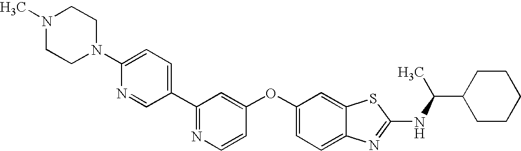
N1=C(C2=CC=C(N3CCN(C)CC3)N=C2)C=C(OC2=CC=C3C(=C2)SC(NC(C2CCCCC2)C)=N3)C=C1
